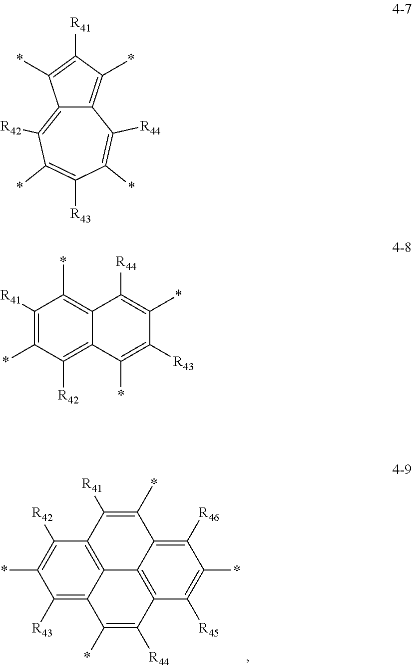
C1([R43])=C2C3=C(C([R42])=C1*)C([R41])=C(*)C1=C([R46])C(*)=C([R45])C(=C31)C([R44])=C2*.C12=C(*)C([R41])=C(*)C1=C([R42])C(*)=C([R43])C(*)=C2[R44].C1([R41])=C(*)C([R42])=C2C(=C1*)C([R44])=C(*)C([R43])=C2*
